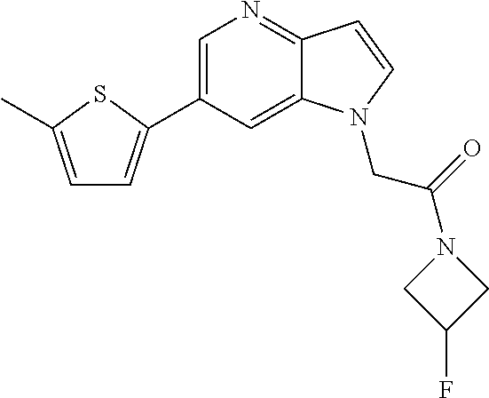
C1=C(C2=CC=C(C)S2)C=C2C(=N1)C=CN2CC(=O)N1CC(F)C1
